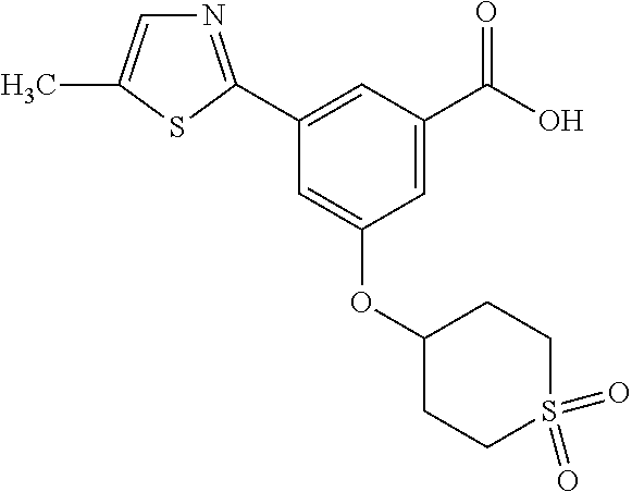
N1=C(C2=CC(C(O)=O)=CC(OC3CCS(=O)(=O)CC3)=C2)SC(C)=C1
